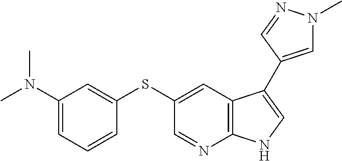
C1=NC2=C(C=C1SC1=CC(N(C)C)=CC=C1)C(C1=CN(C)N=C1)=CN2
